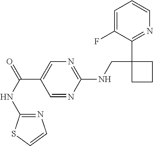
C(C1=CN=C(NCC2(C3=NC=CC=C3F)CCC2)N=C1)(NC1=NC=CS1)=O
